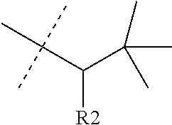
C([R2])(C(C)(C)C)C(C)(C)C
